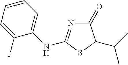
C1(=O)N=C(NC2=CC=CC=C2F)SC1C(C)C
